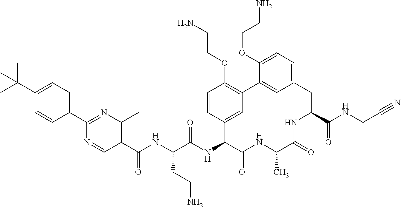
C1=CC(C2=NC(C)=C(C(NC(C(NC3C(=O)NC(C)C(=O)NC(C(NCC#N)=O)CC4=CC=C(OCCN)C(=C4)C4=C(OCCN)C=CC3=C4)=O)CCN)=O)C=N2)=CC=C1C(C)(C)C
